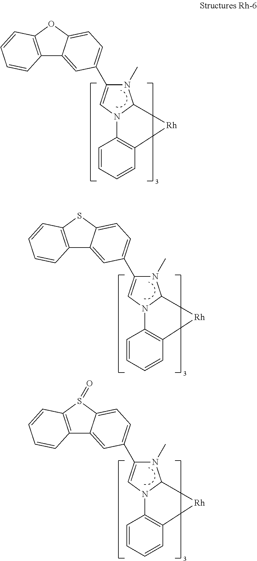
C12=C(SC3=CC=C(C4=CN5C(N4C)C[Rh]C4=C5C=CC=C4)C=C13)C=CC=C2.C12=C(S(=O)C3=CC=C(C4=CN5C(N4C)C[Rh]C4=C5C=CC=C4)C=C13)C=CC=C2.C12=C(OC3=CC=C(C4=CN5C(N4C)C[Rh]C4=C5C=CC=C4)C=C13)C=CC=C2
